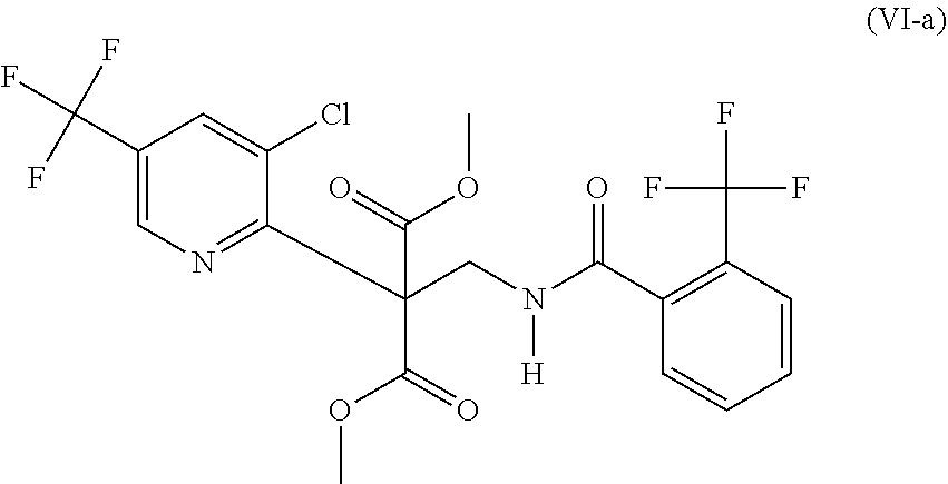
C1(C(CN(C(C2=C(C(F)(F)F)C=CC=C2)=O)[H])(C(=O)OC)C(=O)OC)=NC=C(C(F)(F)F)C=C1Cl
